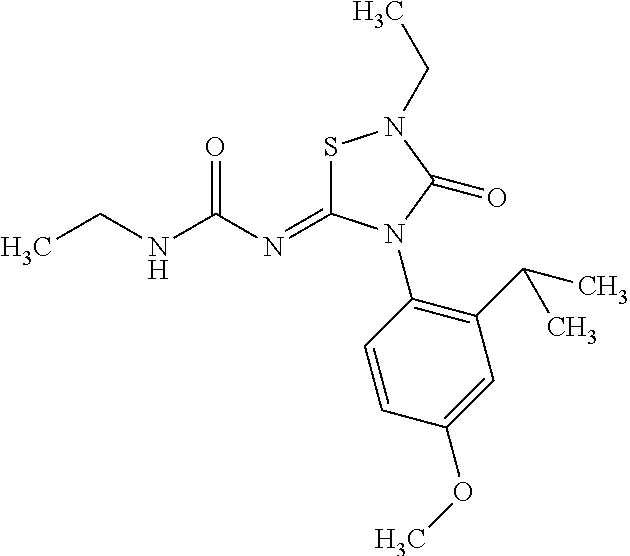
C(NC(N=C1SN(CC)C(=O)N1C1=C(C(C)C)C=C(OC)C=C1)=O)C
